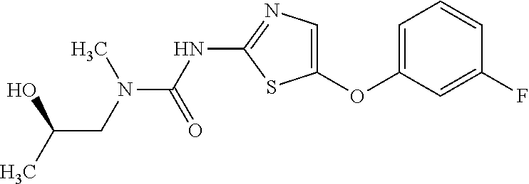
C1=C(OC2=CN=C(NC(=O)N(C)CC(O)C)S2)C=C(F)C=C1
